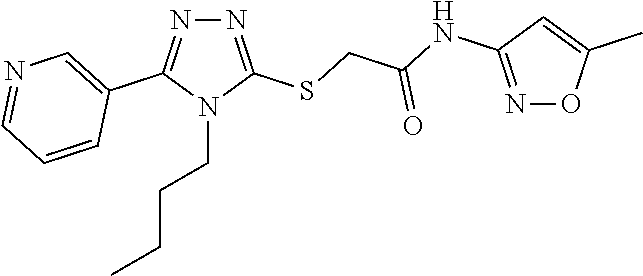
N1=C(SCC(NC2=NOC(C)=C2)=O)N(CCCC)C(C2=CN=CC=C2)=N1
